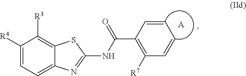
C1([R4])=CC=C2C(=C1[R3])SC(NC(=O)C1=C([R7])C=CC=C1)=N2.[A]
